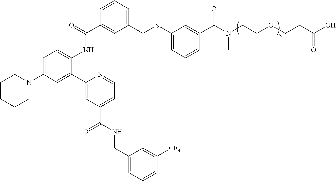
C1CCCN(C2=CC=C(NC(C3=CC(CSC4=CC=CC(C(N(CCOCCC(O)=O)C)=O)=C4)=CC=C3)=O)C(C3=CC(C(NCC4=CC=CC([CF3])=C4)=O)=CC=N3)=C2)C1
